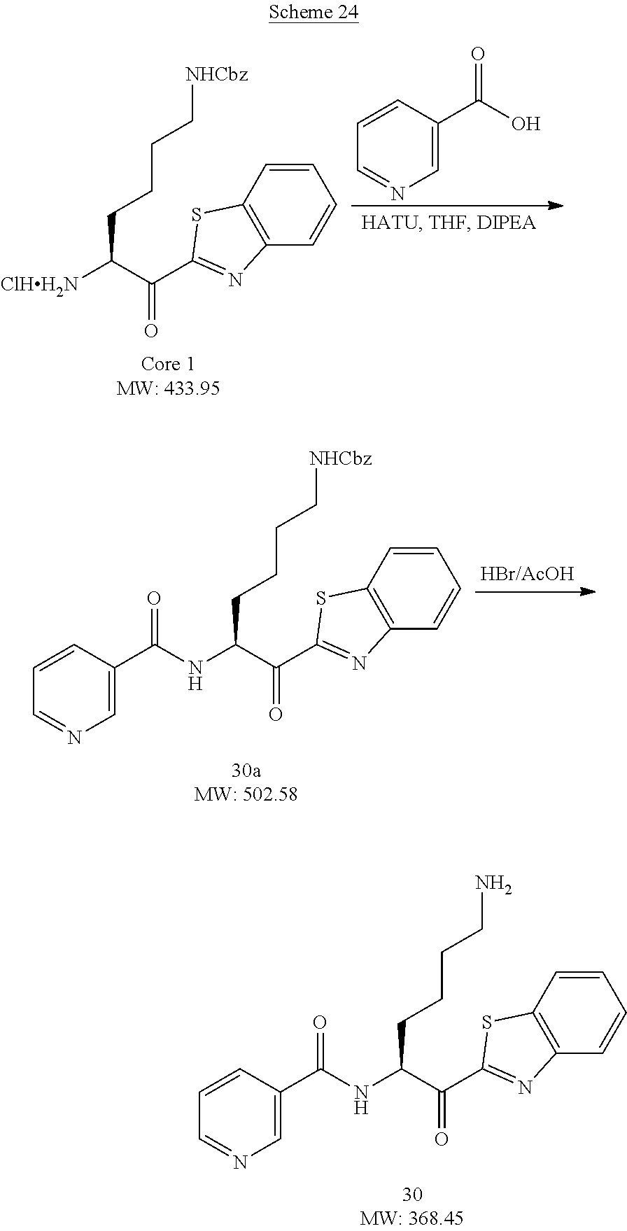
C1=CC(C(O)=O)=CN=C1.C1=CC=CC2=C1SC(C(=O)C([ClHH2N])CCCC[NHCbz])=N2.C1=CC=CC2=C1SC(C(=O)C(NC(C1=CN=CC=C1)=O)CCCC[NHCbz])=N2.C1=CC=CC2=C1SC(C(=O)C(NC(C1=CN=CC=C1)=O)CCCCN)=N2
